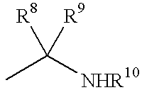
CC([NHR10])([R9])[R8]
